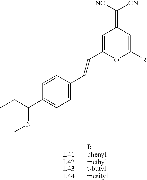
C1(C(CC)NC)=CC=C(C=CC2=CC(=C([NC])[CN])C=C([R])O2)C=C1
